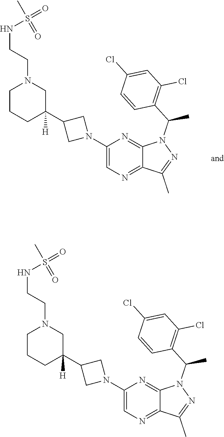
C1(N2CC(C3([H])CN(CCNS(=O)(C)=O)CCC3)C2)=CN=C2C(=N1)N(C(C1=C(Cl)C=C(Cl)C=C1)C)N=C2C.C1(N2CC(C3([H])CN(CCNS(=O)(C)=O)CCC3)C2)=CN=C2C(=N1)N(C(C1=C(Cl)C=C(Cl)C=C1)C)N=C2C
